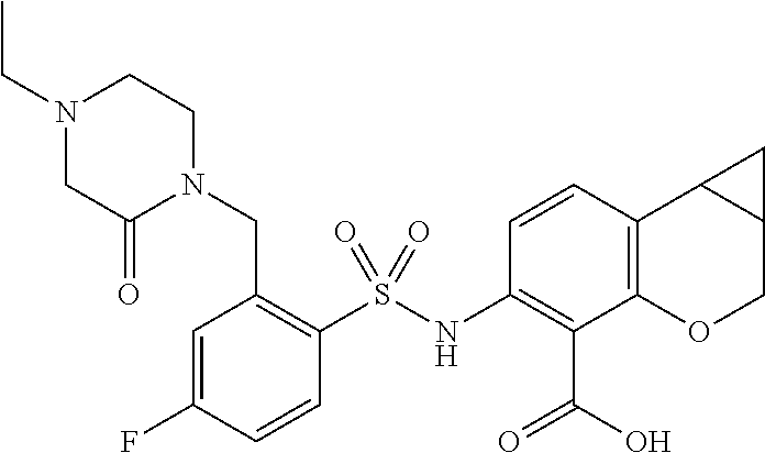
C1(NS(C2=C(CN3CCN(CC)CC3=O)C=C(F)C=C2)(=O)=O)=C(C(O)=O)C2=C(C3C(CO2)C3)C=C1
